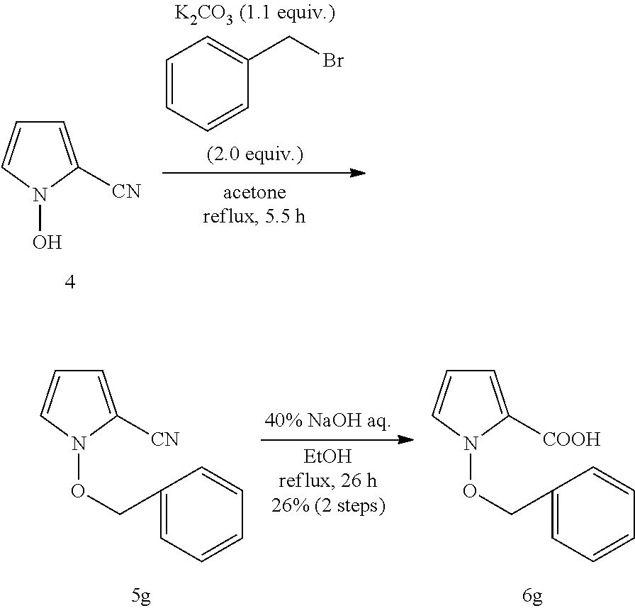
C1(CBr)=CC=CC=C1.C1=C([CN])N(O)C=C1.C1=C([COOH])N(OCC2=CC=CC=C2)C=C1.C1=C([CN])N(OCC2=CC=CC=C2)C=C1
